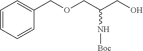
C1=CC=CC(COCC(CO)N[Boc])=C1
